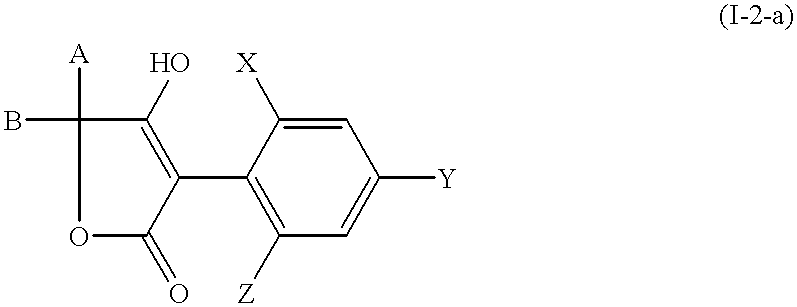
O1C(=O)C(C2=C([Z])C=C([Y])C=C2[X])=C(O)C1([A])B
